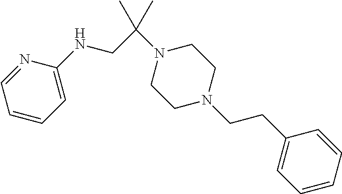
N1=CC=CC=C1NCC(N1CCN(CCC2=CC=CC=C2)CC1)(C)C
